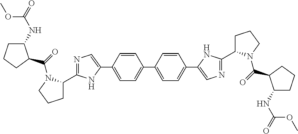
C1=C(C2=CN=C(C3CCCN3C(=O)C3C(NC(OC)=O)CCC3)N2)C=CC(C2=CC=C(C3=CN=C(C4CCCN4C(=O)C4C(NC(OC)=O)CCC4)N3)C=C2)=C1
